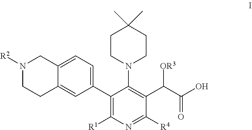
[R2]N1CCC2=CC(C3=C([R1])N=C([R4])C(C(C(O)=O)[OR3])=C3N3CCC(C)(C)CC3)=CC=C2C1
